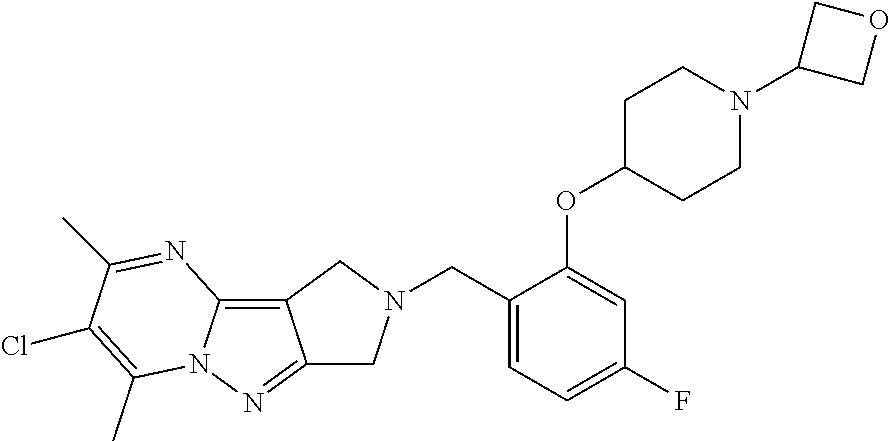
C12=NN3C(=C1CN(CC1=CC=C(F)C=C1OC1CCN(C4COC4)CC1)C2)N=C(C)C(Cl)=C3C
